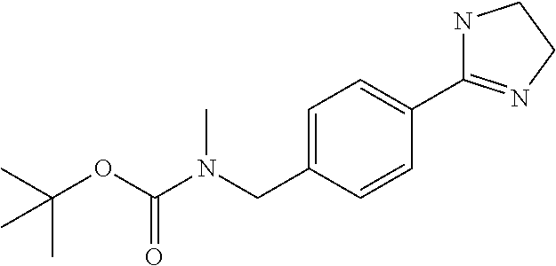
C1=C(CN(C(OC(C)(C)C)=O)C)C=CC(C2=NCCN2)=C1
